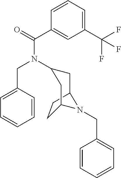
C1=CC=C(C(F)(F)F)C=C1C(=O)N(CC1=CC=CC=C1)C1CC2N(CC3=CC=CC=C3)C(CC2)C1
